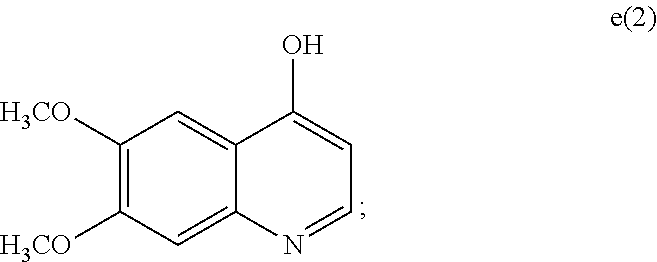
C1([H3CO])=C([H3CO])C=C2C(=C1)C(O)=CC=N2
